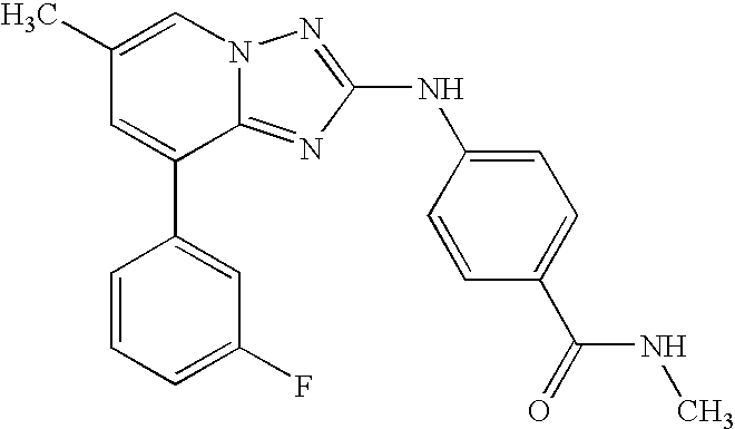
C1(C)=CN2C(=NC(NC3=CC=C(C(=O)NC)C=C3)=N2)C(C2=CC(F)=CC=C2)=C1
